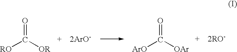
C(=O)([OR])[RO].[2ArO-].C(=O)([OAr])[ArO].[2RO-]
